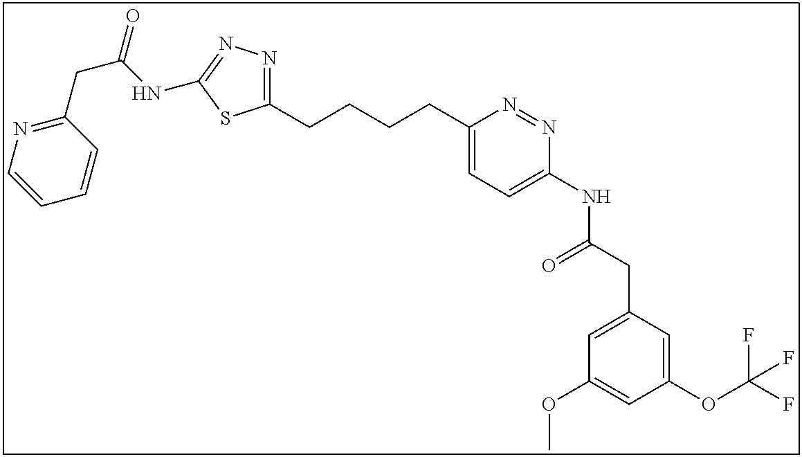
C1(OC(F)(F)F)=CC(CC(NC2=CC=C(CCCCC3=NN=C(NC(CC4=NC=CC=C4)=O)S3)N=N2)=O)=CC(OC)=C1
